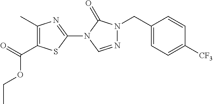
C1(C)=C(C(OCC)=O)SC(N2C=NN(CC3=CC=C([CF3])C=C3)C2=O)=N1
